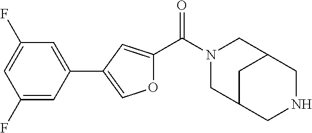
O1C(C(N2CC3CC(C2)CNC3)=O)=CC(C2=CC(F)=CC(F)=C2)=C1
